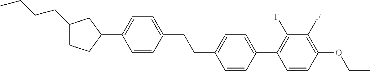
C1(CCCC)CCC(C2=CC=C(CCC3=CC=C(C4=C(F)C(F)=C(OCC)C=C4)C=C3)C=C2)C1
